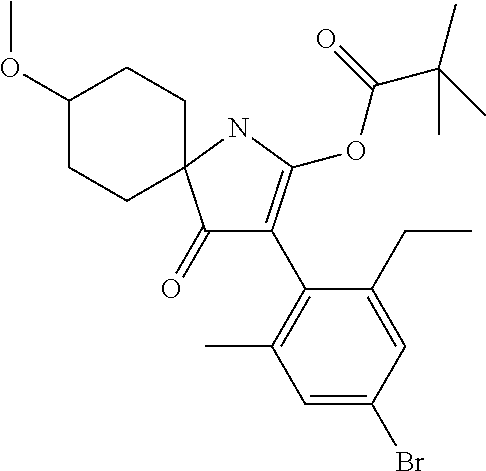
C1(OC)CCC2(CC1)C(=O)C(C1=C(C)C=C(Br)C=C1CC)=C(OC(C(C)(C)C)=O)N2
